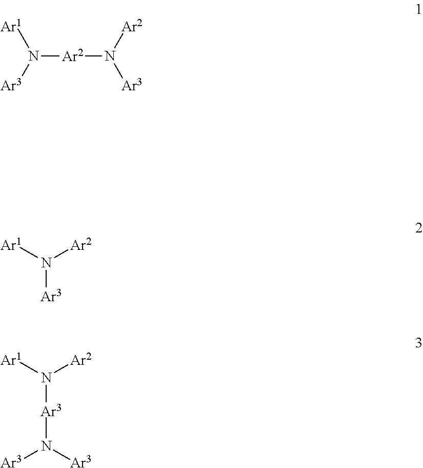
N([Ar2]N([Ar3])[Ar2])([Ar1])[Ar3].N([Ar3])([Ar1])[Ar2].N([Ar3]N([Ar3])[Ar3])([Ar1])[Ar2]
